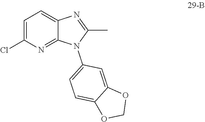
C1(C)=NC2=CC=C(Cl)N=C2N1C1=CC=C2C(=C1)OCO2
